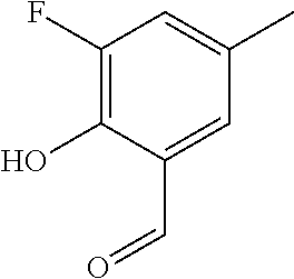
C1(F)=C(O)C(C=O)=CC(C)=C1
